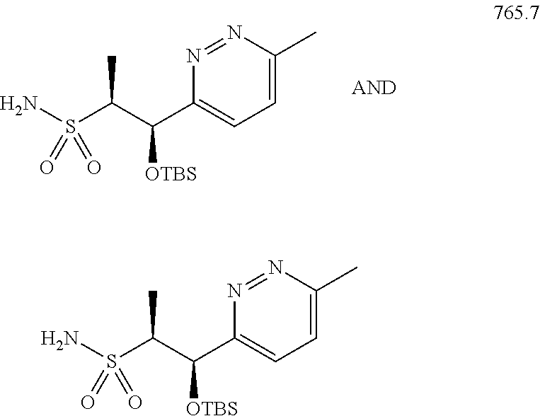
CC(C(C1=CC=C(C)N=N1)[OTBS])S(N)(=O)=O.CC(C(C1=CC=C(C)N=N1)[OTBS])S(N)(=O)=O
